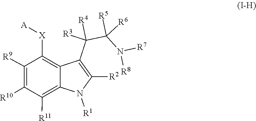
C1([R10])=C([R9])C([X][A])=C2C(C([R3])([R4])C([R5])([R6])N([R7])[R8])=C([R2])N([R1])C2=C1[R11]
